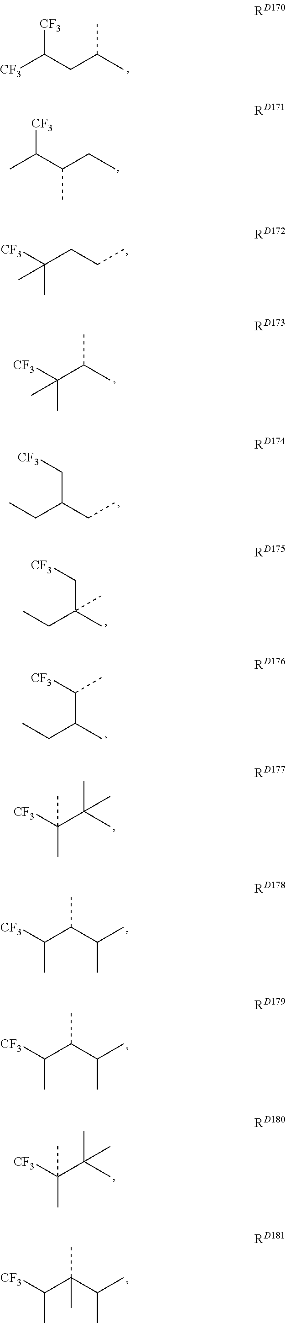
[CF3]C(CC(C)C)[CF3].CC(C(CC)C)[CF3].[CF3]C(C)(CCC)C.[CF3]C(C)(C(C)C)C.CCC(CC)C[CF3].CCC(C)(C[CF3])C.CCC(C)C([CF3])C.[CF3]C(C)(C(C)(C)C)C.[CF3]C(C)C(C)C(C)C.[CF3]C(C)C(C)C(C)C.[CF3]C(C)(C(C)(C)C)C.[CF3]C(C)C(C)(C(C)C)C
